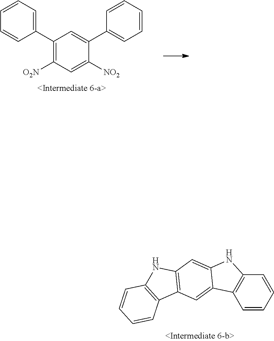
C1(C2=CC=CC=C2)=C([O2N])C=C([NO2])C(C2=CC=CC=C2)=C1.C1=CC=CC2=C1C1=CC3=C(C=C1N2)NC1=C3C=CC=C1
